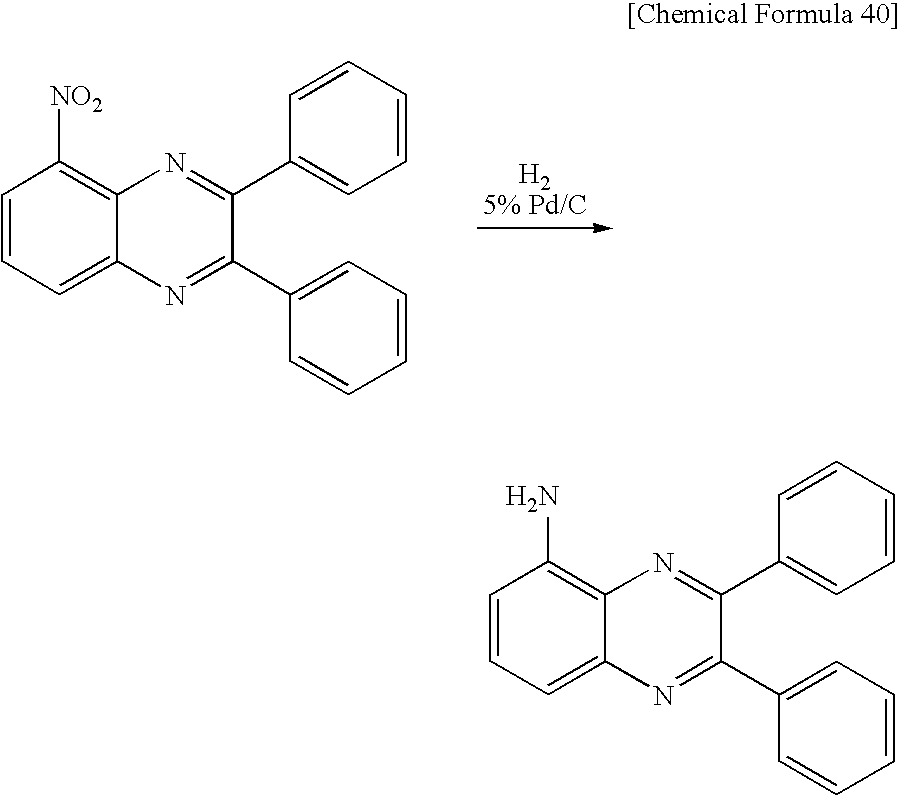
[H25% Pd/C].C1=CC=C2C(=C1[NO2])N=C(C1=CC=CC=C1)C(C1=CC=CC=C1)=N2.C1=CC=C2C(=C1N)N=C(C1=CC=CC=C1)C(C1=CC=CC=C1)=N2
